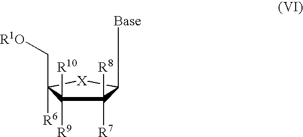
C1([R7])([R8])C([R9])([R10])C([R6])(C[R1O])[X]C1[Base]
